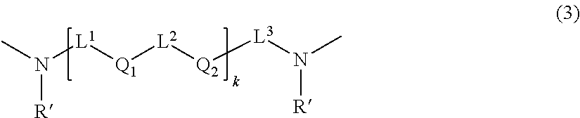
CN([L1][Q1][L2][Q2][L3]N(C)[R])[R]
